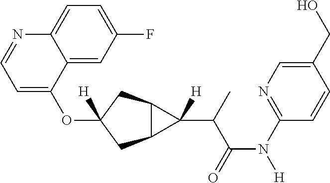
O(C1([H])CC2C(C1)C2(C(C(N([H])C1=NC=C(CO)C=C1)=O)C)[H])C1=CC=NC2=CC=C(F)C=C12
